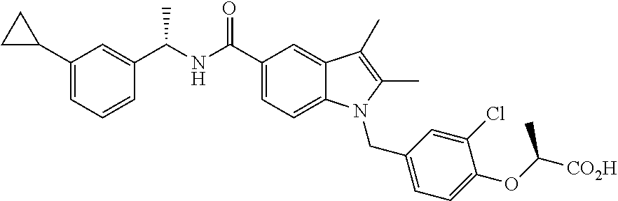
C1(C(NC(C2=CC(C3CC3)=CC=C2)C)=O)=CC=C2C(=C1)C(C)=C(C)N2CC1=CC=C(OC([CO2H])C)C(Cl)=C1
